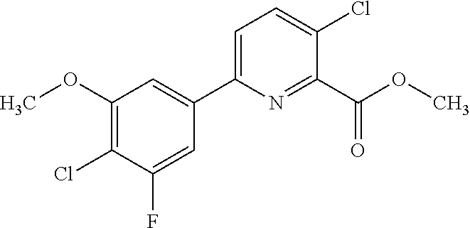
C1(C(OC)=O)=NC(C2=CC(OC)=C(Cl)C(F)=C2)=CC=C1Cl
